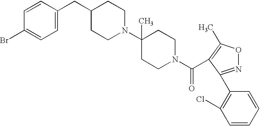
C1=CC(Br)=CC=C1CC1CCN(C2(C)CCN(C(=O)C3=C(C)ON=C3C3=C(Cl)C=CC=C3)CC2)CC1
